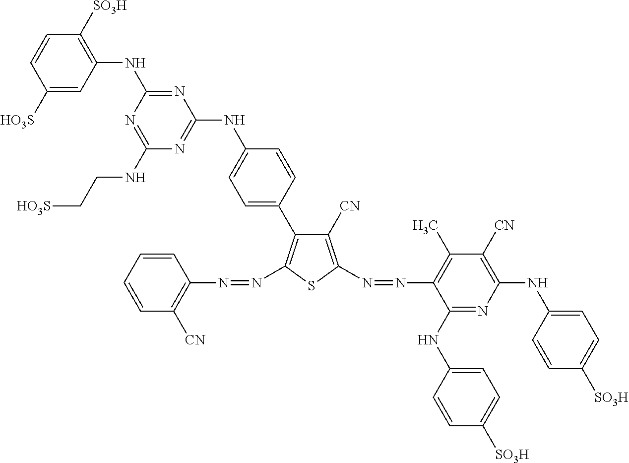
N1=C(NC2=C([SO3H])C=CC([HO3S])=C2)N=C(NCC[HO3S])N=C1NC1=CC=C(C2=C(N=NC3=C([CN])C=CC=C3)SC(N=NC3=C(C)C([CN])=C(NC4=CC=C([SO3H])C=C4)N=C3NC3=CC=C([SO3H])C=C3)=C2[CN])C=C1
